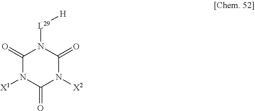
C1(=O)N([X1])C(=O)N([X2])C(=O)N1[L29][H]
